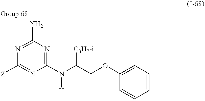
C1(N(C(COC2=CC=CC=C2)[C3H7-i])[H])=NC(N)=NC([Z])=N1
